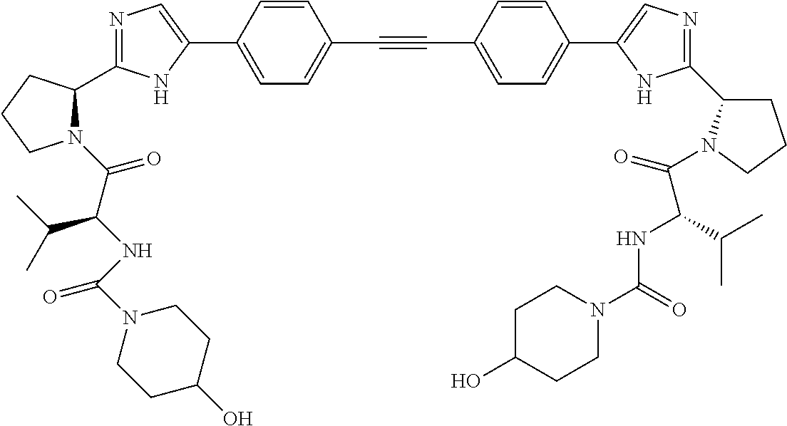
N1=C(C2N(C(C(NC(N3CCC(O)CC3)=O)C(C)C)=O)CCC2)NC(C2=CC=C(C#CC3=CC=C(C4=CN=C(C5CCCN5C(=O)C(NC(=O)N5CCC(O)CC5)C(C)C)N4)C=C3)C=C2)=C1
